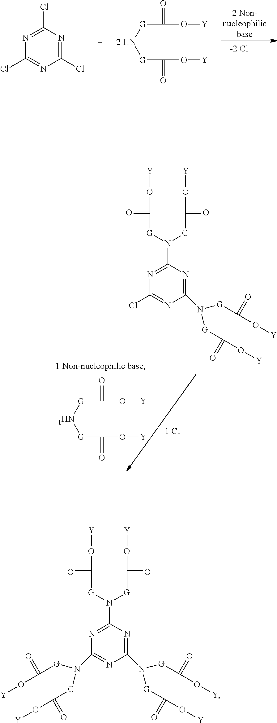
C1(Cl)=NC(Cl)=NC(Cl)=N1.[G]([2 HN][G]C(O[Y])=O)C(O[Y])=O.[G]([1HN][G]C(O[Y])=O)C(O[Y])=O.C1(N([G]C(=O)O[Y])[G]C(=O)O[Y])=NC(Cl)=NC(N([G]C(O[Y])=O)[G]C(O[Y])=O)=N1.C1(N([G]C(=O)O[Y])[G]C(=O)O[Y])=NC(N([G]C(O[Y])=O)[G]C(=O)O[Y])=NC(N([G]C(O[Y])=O)[G]C(O[Y])=O)=N1
